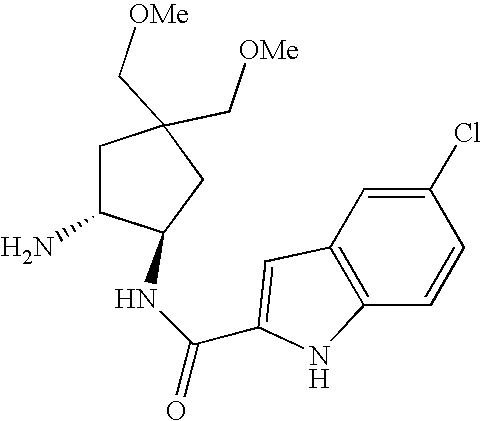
C1C(N)C(NC(=O)C2=CC3=C(C=CC(Cl)=C3)N2)CC1(C[OMe])C[OMe]
